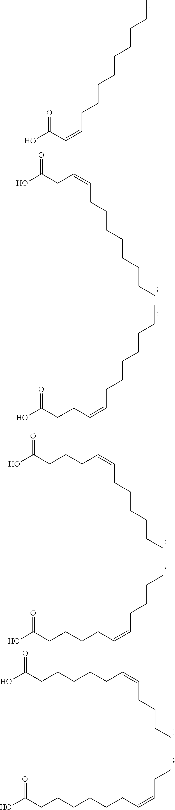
OC(C=CCCCCCCCCC)=O.C(CC=CCCCCCCCC)(O)=O.C(CC=CCCCCCCC)C(O)=O.C(CC=CCCCCCC)CC(O)=O.C(CC=CCCCCC)CCC(O)=O.C(CC=CCCCC)CCCC(O)=O.C(CC=CCCC)CCCCC(O)=O
